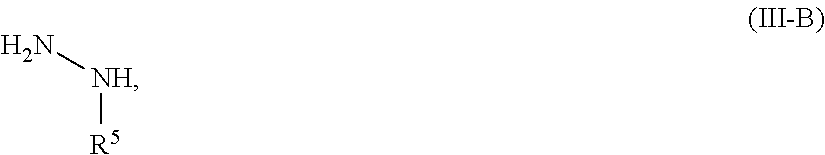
N[NH][R5]
